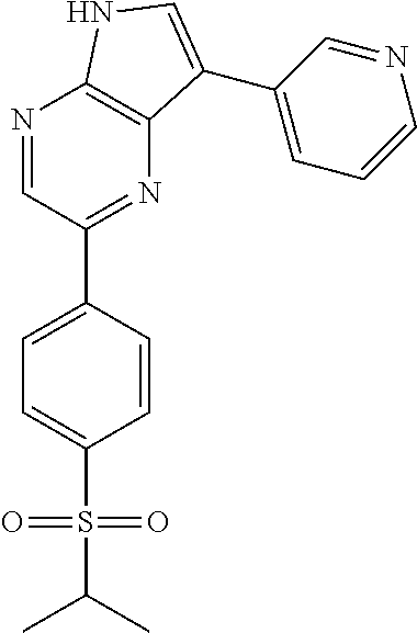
C1=CC(C2=NC3=C(N=C2)NC=C3C2=CC=CN=C2)=CC=C1S(C(C)C)(=O)=O
